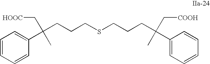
C1(C(CCCSCCCC(C2=CC=CC=C2)(C[COOH])C)(C)C[COOH])=CC=CC=C1
